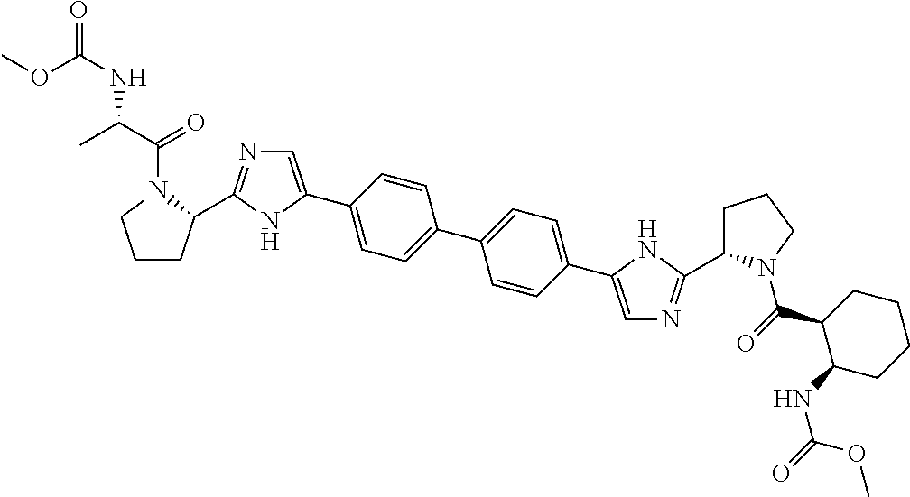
C1CC(C2=NC=C(C3=CC=C(C4=CC=C(C5=CN=C(C6CCCN6C(C6C(NC(OC)=O)CCCC6)=O)N5)C=C4)C=C3)N2)N(C(C(C)NC(=O)OC)=O)C1
